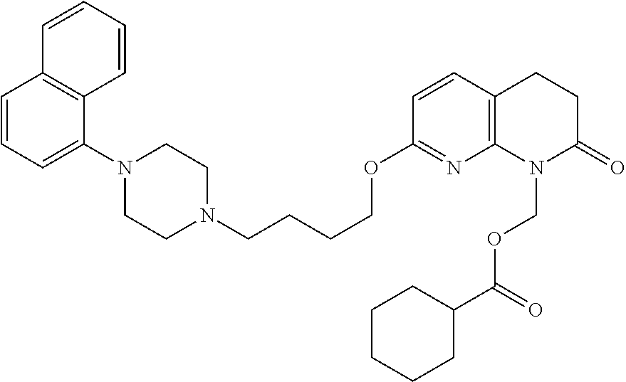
C1=CC=C(N2CCN(CCCCOC3=NC4=C(C=C3)CCC(=O)N4COC(C3CCCCC3)=O)CC2)C2=C1C=CC=C2
